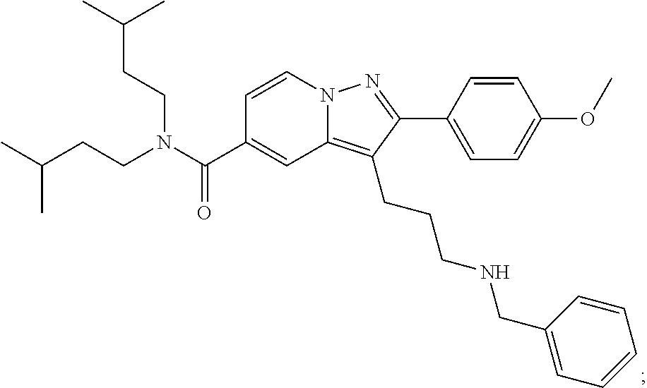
N12C(=C(CCCNCC3=CC=CC=C3)C(C3=CC=C(OC)C=C3)=N1)C=C(C(N(CCC(C)C)CCC(C)C)=O)C=C2
